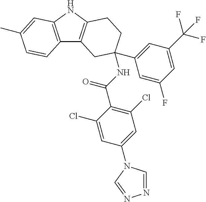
C12=C(NC3=C1CC(C1=CC(C(F)(F)F)=CC(F)=C1)(NC(C1=C(Cl)C=C(N4C=NN=C4)C=C1Cl)=O)CC3)C=C(C)C=C2
